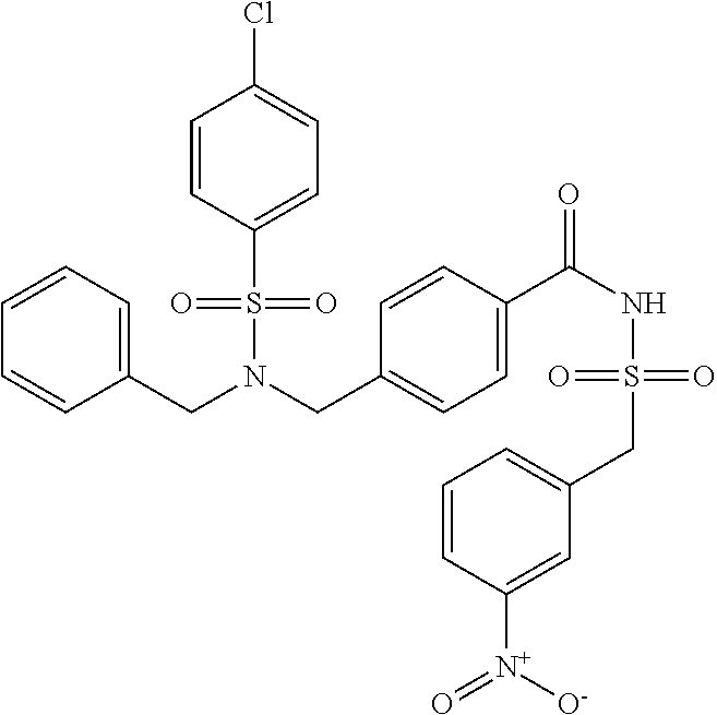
C(N(CC1=CC=C(C(NS(CC2=CC=CC([N+]([O-])=O)=C2)(=O)=O)=O)C=C1)S(=O)(=O)C1=CC=C(Cl)C=C1)C1=CC=CC=C1
